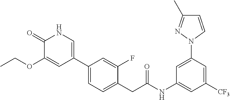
C1(NC(CC2=CC=C(C3=CNC(=O)C(OCC)=C3)C=C2F)=O)=CC([CF3])=CC(N2C=CC(C)=N2)=C1
